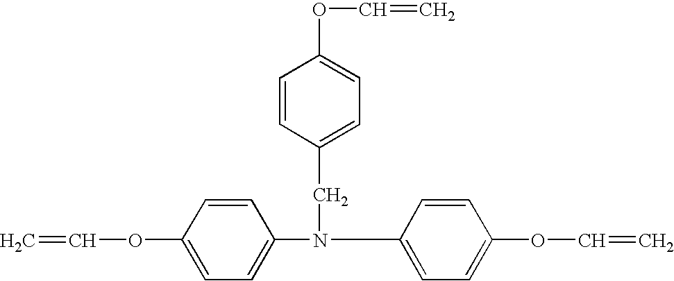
C1=CC(OC=C)=CC=C1N(C1=CC=C(OC=C)C=C1)CC1=CC=C(OC=C)C=C1
